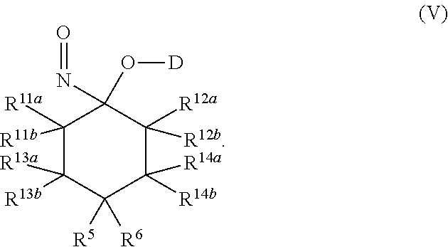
C1([R11b])([R11a])C([R13b])([R13a])C([R6])([R5])C([R14a])([R14b])C([R12a])([R12b])C1(N=O)O[D]
